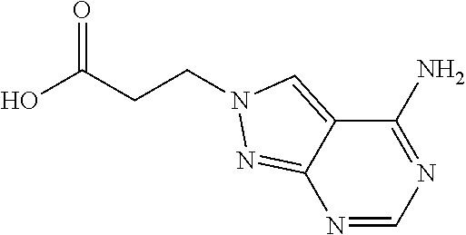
N1=CN=C(N)C2=CN(CCC(O)=O)N=C12
